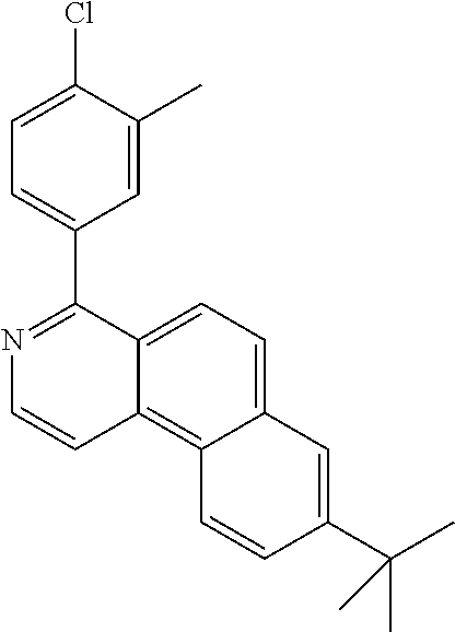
C1=C(C)C(Cl)=CC=C1C1=NC=CC2=C3C=CC(C(C)(C)C)=CC3=CC=C21
